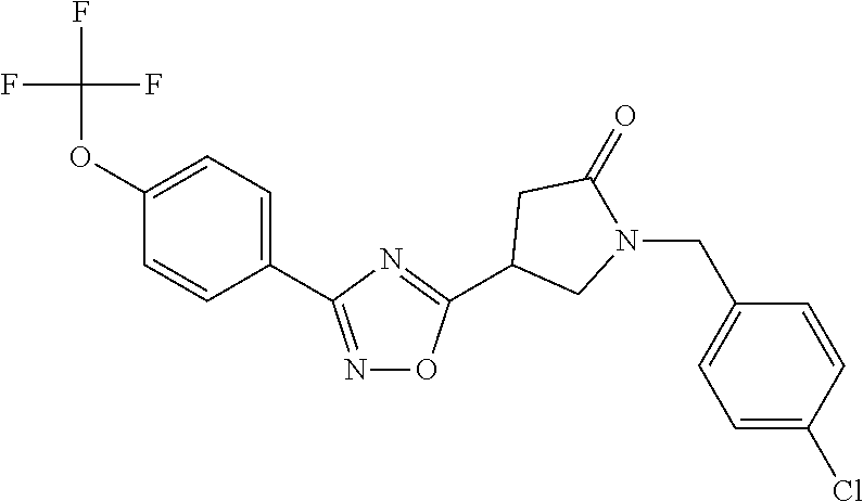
C1(OC(F)(F)F)=CC=C(C2=NOC(C3CN(CC4=CC=C(Cl)C=C4)C(=O)C3)=N2)C=C1
